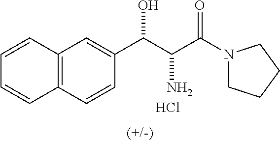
C12=C(C=CC(C(C(C(N3CCCC3)=O)N)O)=C1)C=CC=C2.Cl
